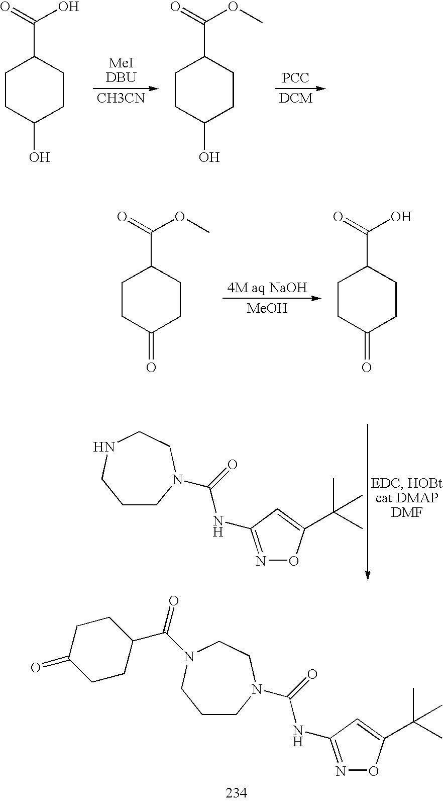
C1CC(O)CCC1C(=O)O.[CH3CN].C1CC(O)CCC1C(=O)OC.[DCM].[PCC].C1CC(=O)CCC1C(=O)OC.[MeOH].[4M aq NaOH].C1CC(=O)CCC1C(=O)O.C1CN(C(=O)NC2=NOC(C(C)(C)C)=C2)CCNC1.C1CN(C(=O)NC2=NOC(C(C)(C)C)=C2)CCN(C(C2CCC(=O)CC2)=O)C1
